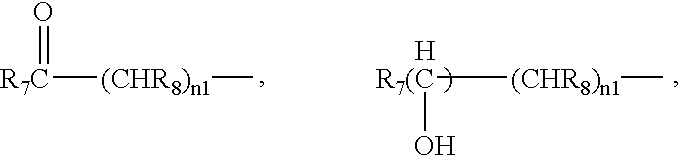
[R7C]([(CHR8)n1]C)=O.[H].[R7(C](O)[(CHR8)n1]C
